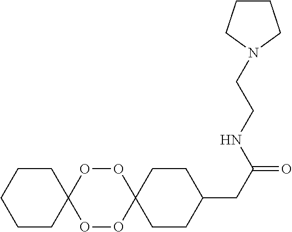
C1CC(CC(=O)NCCN2CCCC2)CCC12OOC1(OO2)CCCCC1
